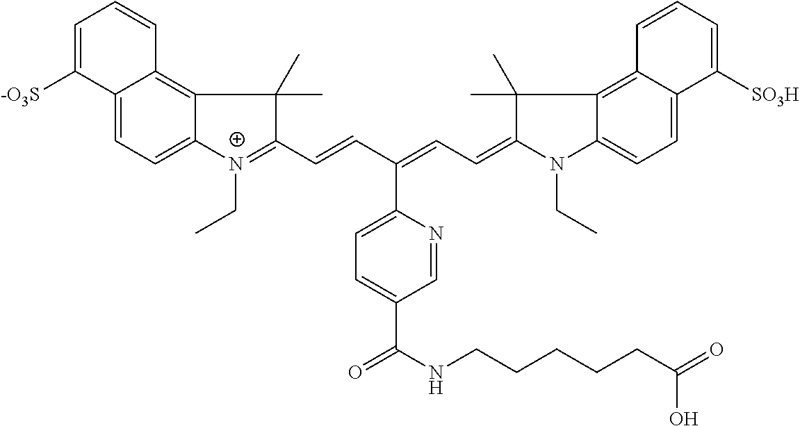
C12=CC=C3C(=C1C=CC=C2[-O3S])C(C)(C)C(C=CC(=CC=C1N(CC)C2=CC=C4C(=C2C1(C)C)C=CC=C4[SO3H])C1=CC=C(C(NCCCCCC(=O)O)=O)C=N1)=[N+]3CC
